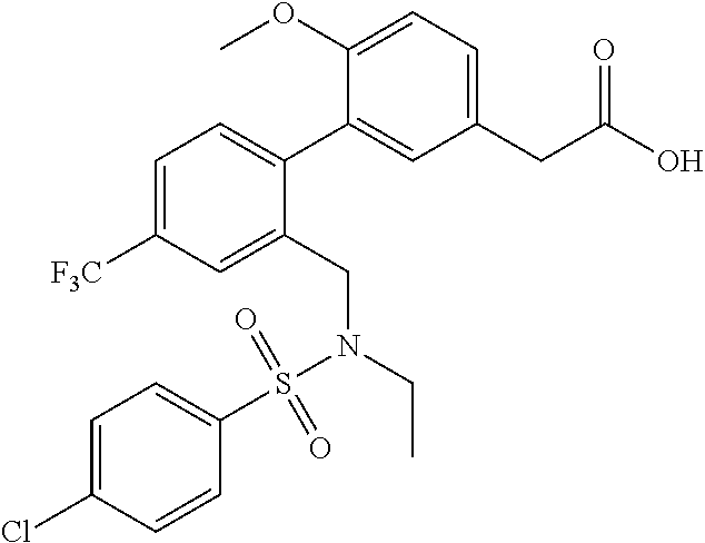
C1=C([F3C])C=C(CN(S(C2=CC=C(Cl)C=C2)(=O)=O)CC)C(C2=CC(CC(O)=O)=CC=C2OC)=C1
